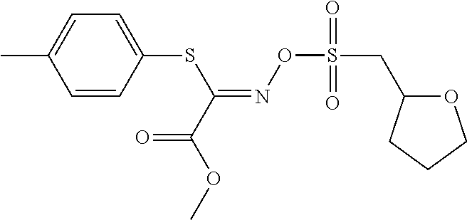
C1=CC(SC(=NOS(CC2OCCC2)(=O)=O)C(OC)=O)=CC=C1C
